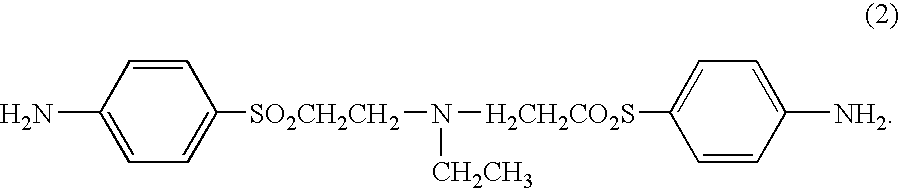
C1=C([SO2CH2CH2]N([CH2CH3])[H2CH2CO2S]C2=CC=C([NH2])C=C2)C=CC(N)=C1
